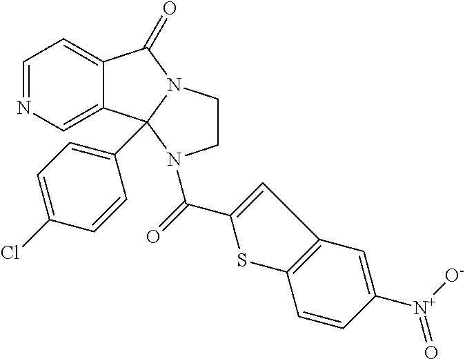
C1=NC=C2C(=C1)C(=O)N1CCN(C(C3=CC4=C(S3)C=CC([N+](=O)[O-])=C4)=O)C21C1=CC=C(Cl)C=C1
